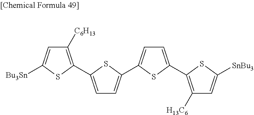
C1([C6H13])=C(C2=CC=C(C3=CC=C(C4=C([H13C6])C=C([SnBu3])S4)S3)S2)SC([Bu3Sn])=C1
